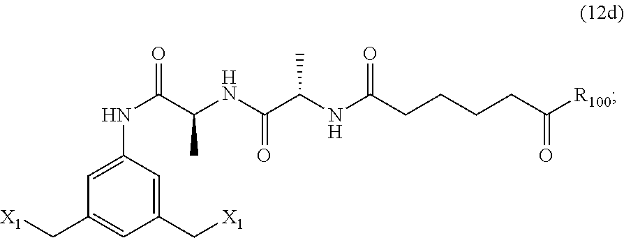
[X1]CC1=CC(NC(C(C)NC(=O)C(NC(=O)CCCCC([R100])=O)C)=O)=CC(C[X1])=C1
